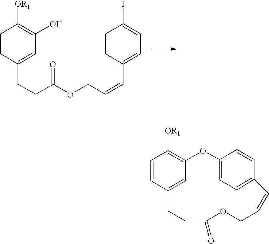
C1=CC(CCC(=O)OCC=CC2=CC=C(I)C=C2)=CC(O)=C1[OR1].C1=CC2=CC(=C1[OR1])OC1=CC=C(C=C1)C=CCOC(=O)CC2
